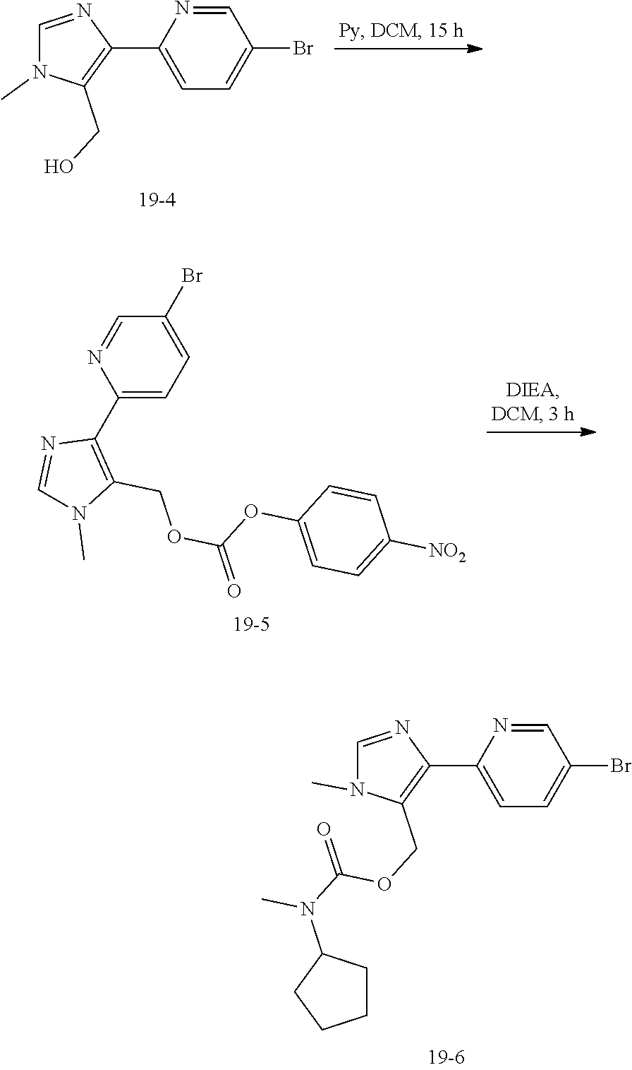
C1(C2=CC=C(Br)C=N2)=C(CO)N(C)C=N1.C1(C2=C(COC(=O)OC3=CC=C([NO2])C=C3)N(C)C=N2)=CC=C(Br)C=N1.C1(C2=CC=C(Br)C=N2)=C(COC(N(C2CCCC2)C)=O)N(C)C=N1
